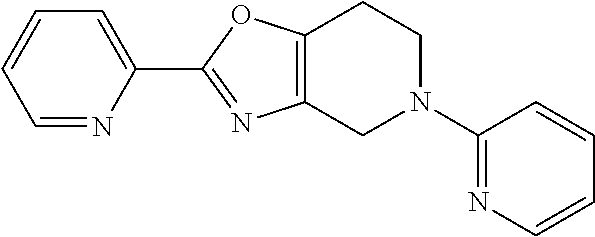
C1=NC(C2=NC3=C(O2)CCN(C2=NC=CC=C2)C3)=CC=C1
